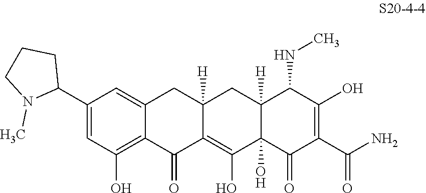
C1(C2CCCN2C)=CC(O)=C2C(=C1)CC1([H])C(=C(O)C3(O)C([H])(C1)C(NC)C(O)=C(C(N)=O)C3=O)C2=O
